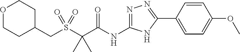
C(C1CCOCC1)S(C(C(NC1=NN=C(C2=CC=C(OC)C=C2)N1)=O)(C)C)(=O)=O
